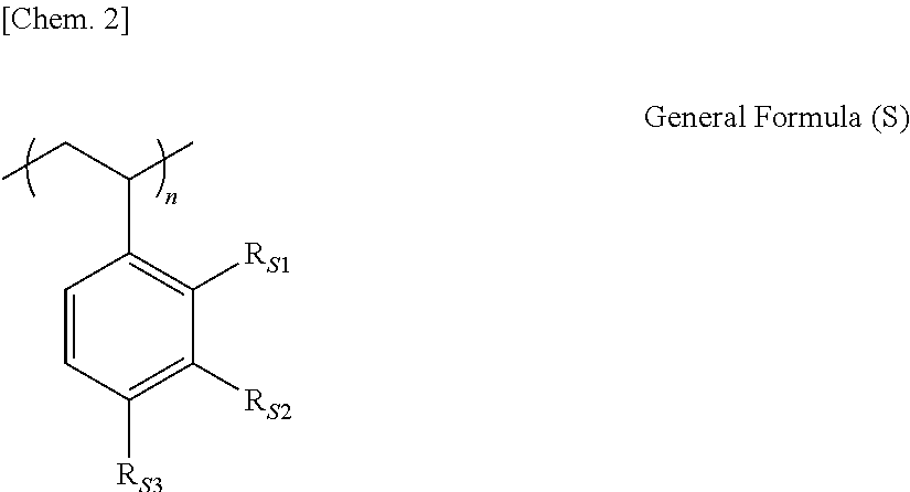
CCC(C)C1=C([RS1])C([RS2])=C([RS3])C=C1
